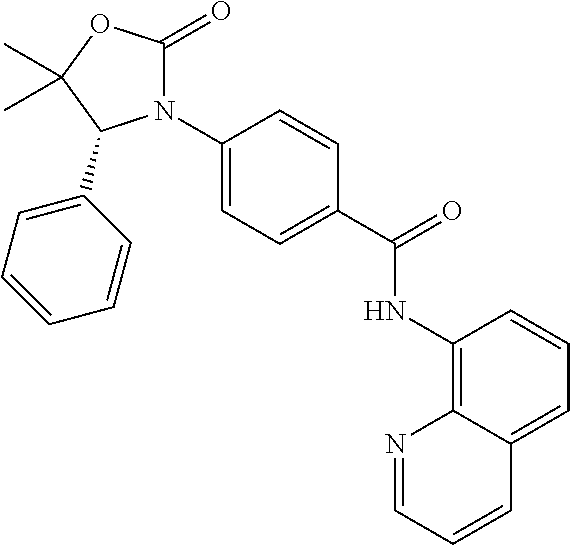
N1(C2=CC=C(C(=O)NC3=C4C(=CC=C3)C=CC=N4)C=C2)C(=O)OC(C)(C)C1C1=CC=CC=C1
